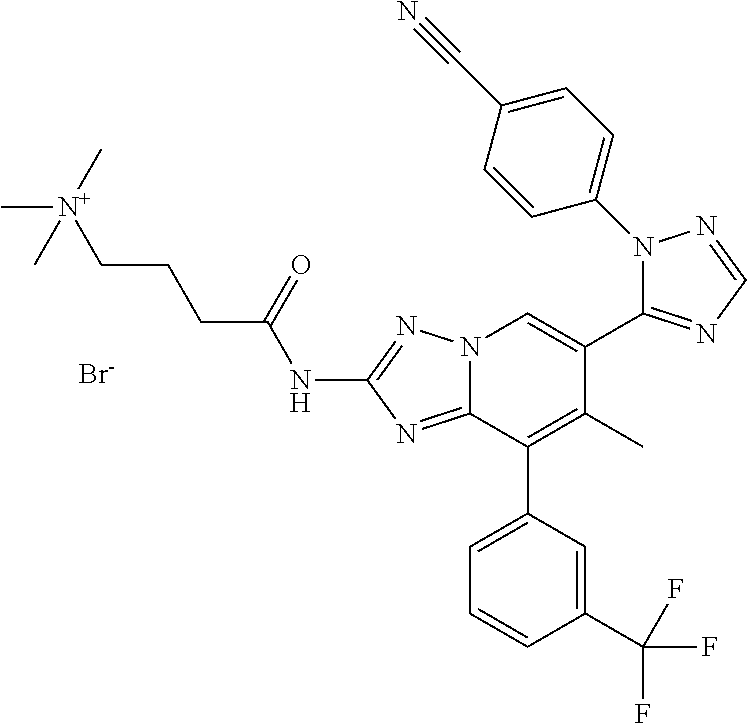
N(C1=NN2C(=N1)C(C1=CC=CC(C(F)(F)F)=C1)=C(C)C(C1=NC=NN1C1=CC=C(C#N)C=C1)=C2)C(CCC[N+](C)(C)C)=O.[Br-]
